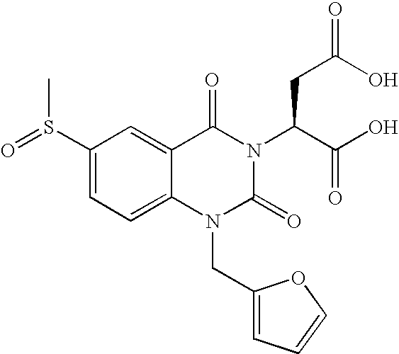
CS(C1=CC=C2C(=C1)C(=O)N(C(C(O)=O)CC(=O)O)C(=O)N2CC1=CC=CO1)=O
